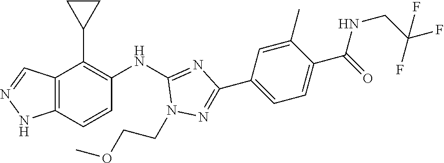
C12=C(C=CC(NC3=NC(C4=CC=C(C(NCC(F)(F)F)=O)C(C)=C4)=NN3CCOC)=C1C1CC1)NN=C2
